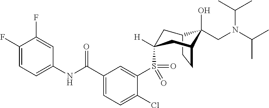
C12CCC(CC(S(C3=CC(C(NC4=CC=C(F)C(F)=C4)=O)=CC=C3Cl)(=O)=O)([H])C1)C2(O)CN(C(C)C)C(C)C
